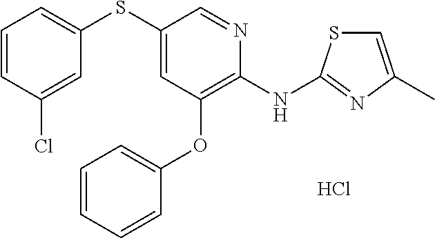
C1=CC=CC(OC2=C(NC3=NC(C)=CS3)N=CC(SC3=CC=CC(Cl)=C3)=C2)=C1.Cl
